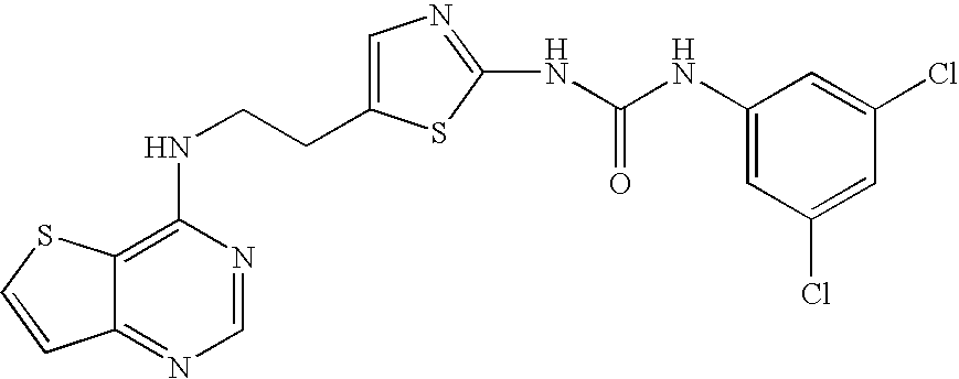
C(CNC1=C2C(=NC=N1)C=CS2)C1=CN=C(NC(=O)NC2=CC(Cl)=CC(Cl)=C2)S1
